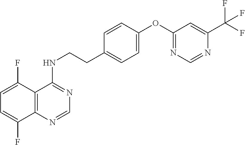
C1=C(F)C2=C(C(F)=C1)N=CN=C2NCCC1=CC=C(OC2=NC=NC(C(F)(F)F)=C2)C=C1
